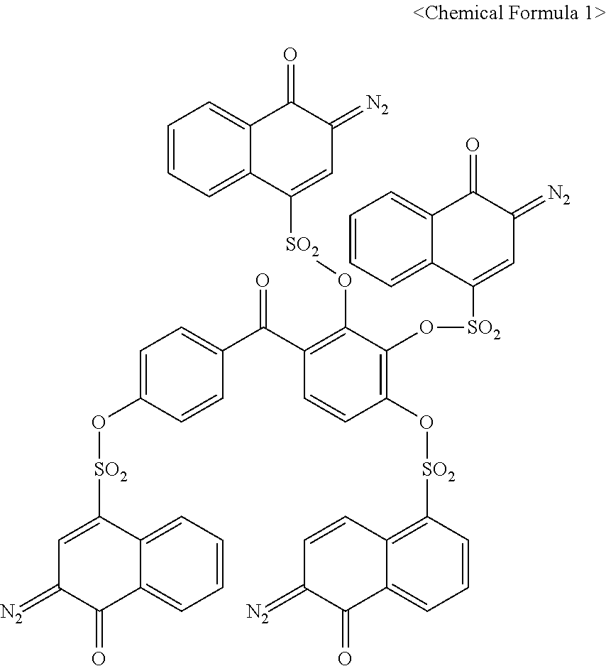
C1=CC=C2C(=C1)C(=O)C(=[N2])C=C2[SO2]OC1=C(C(C2=CC=C(O[SO2]C3=CC(=[N2])C(=O)C4=CC=CC=C34)C=C2)=O)C=CC(O[SO2]C2=C3C(=CC=C2)C(=O)C(=[N2])C=C3)=C1O[SO2]C1=CC(=[N2])C(=O)C2=CC=CC=C12
